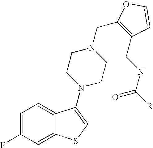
C1=C(F)C=C2C(=C1)C(N1CCN(CC3=C(CNC([R])=O)C=CO3)CC1)=CS2
